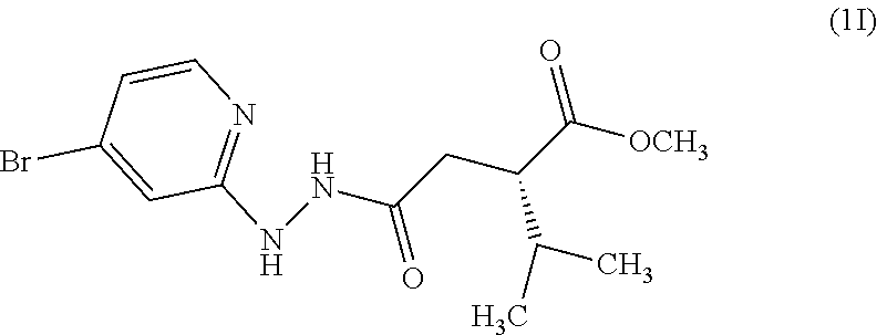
BrC1=CC(NNC(CC(C([OCH3])=O)C(C)C)=O)=NC=C1
